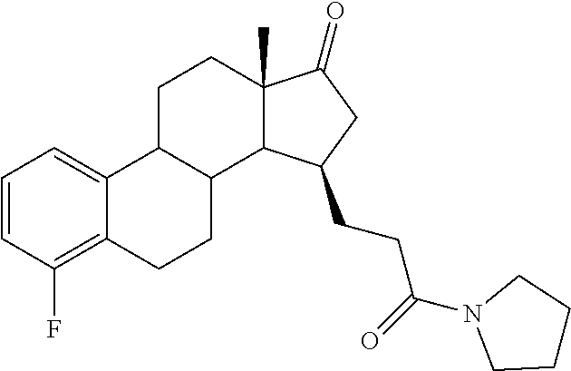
C1=CC(F)=C2C(=C1)C1C(CC2)C2C(C)(CC1)C(=O)CC2CCC(N1CCCC1)=O
